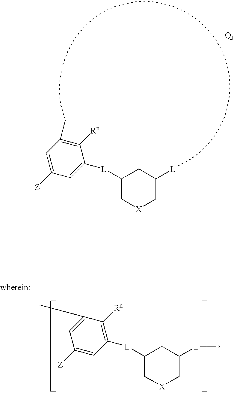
C1([L]C2=CC([Z])=CC(C)=C2[Rn])C[X]CC([L])C1.C1([L]C2=C([Rn])C(C)=CC([Z])=C2)C[X]CC([L]C)C1
